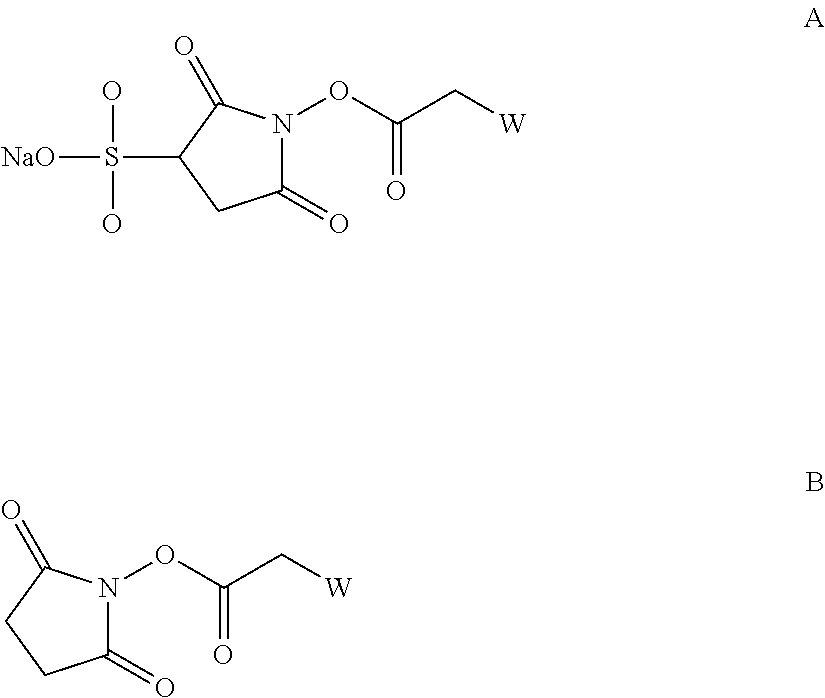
C1(=O)N(OC(C[W])=O)C(=O)C(S([NaO])(O)O)C1.C1(=O)N(OC(C[W])=O)C(=O)CC1
